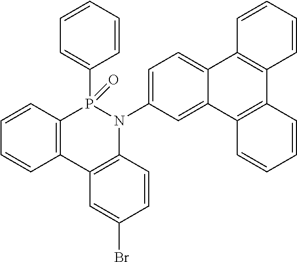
C12=C(C3=C(N(C4=CC=C5C(=C4)C4=C(C6=C5C=CC=C6)C=CC=C4)P1(=O)C1=CC=CC=C1)C=CC(Br)=C3)C=CC=C2
